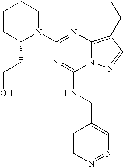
C1CC(CCO)N(C2=NC3=C(CC)C=NN3C(NCC3=CN=NC=C3)=N2)CC1
